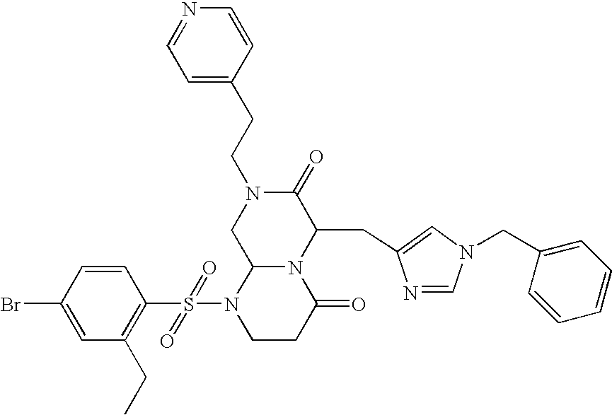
C1=CC(Br)=CC(CC)=C1S(N1CCC(=O)N2C1CN(CCC1=CC=NC=C1)C(=O)C2CC1=CN(CC2=CC=CC=C2)C=N1)(=O)=O
